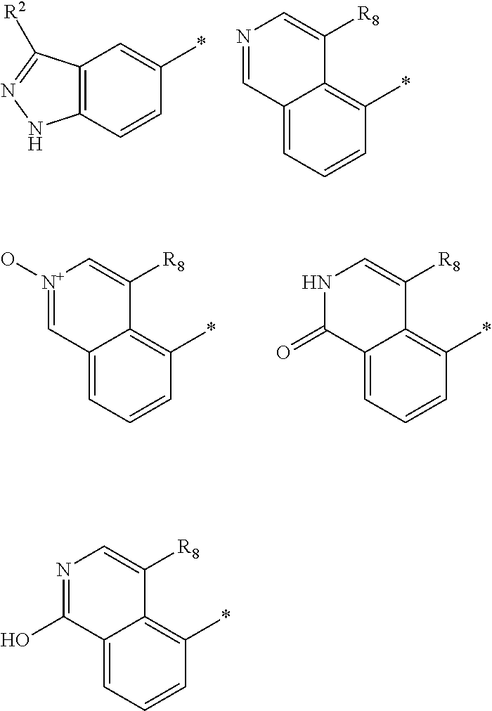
C12=C(C=CC(*)=C1)NN=C2[R2].C12=CC=CC(*)=C1C([R8])=CN=C2.C12=CC=CC(*)=C1C([R8])=C[N+](O)=C2.C12=CC=CC(*)=C1C([R8])=CNC2=O.C12=CC=CC(*)=C1C([R8])=CN=C2O
